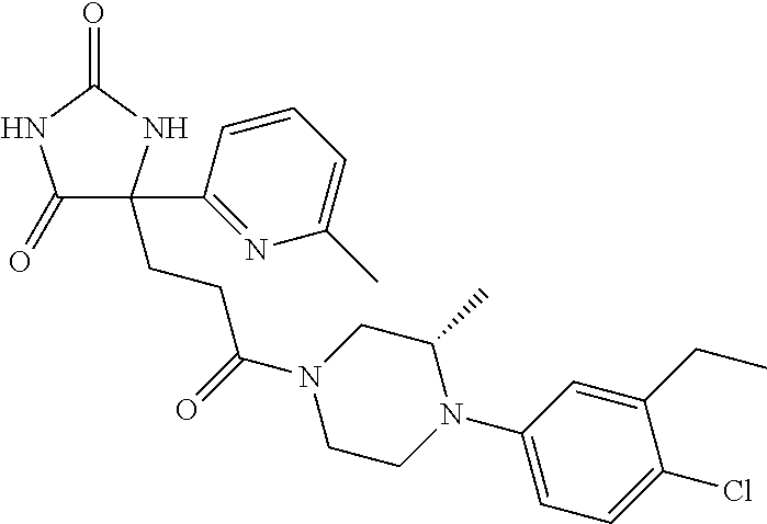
C1(=O)C(CCC(N2CCN(C3=CC=C(Cl)C(CC)=C3)C(C)C2)=O)(C2=NC(C)=CC=C2)NC(=O)N1
